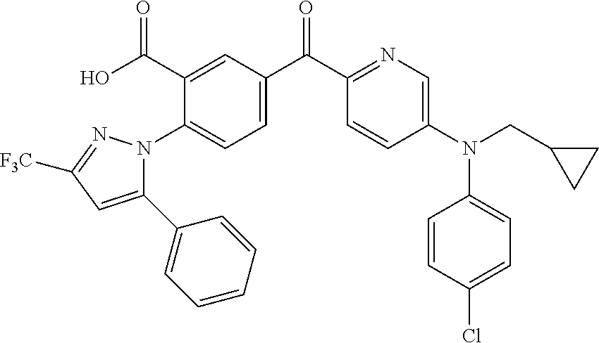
C1(C(O)=O)=CC(C(C2=NC=C(N(CC3CC3)C3=CC=C(Cl)C=C3)C=C2)=O)=CC=C1N1C(C2=CC=CC=C2)=CC([F3C])=N1
